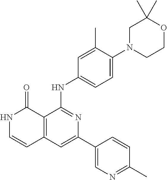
C12=C(C=C(C3=CN=C(C)C=C3)N=C1NC1=CC=C(N3CCOC(C)(C)C3)C(C)=C1)C=CNC2=O
